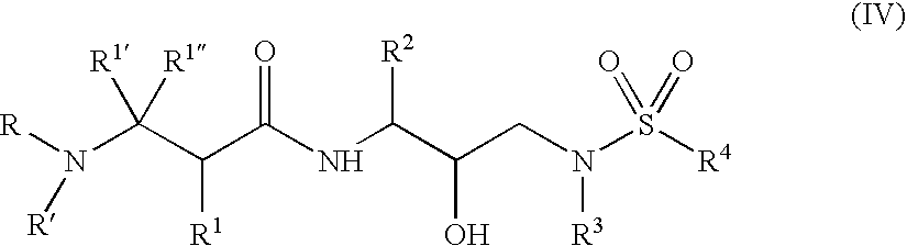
[R]N(C(C(C(NC(C(CN(S([R4])(=O)=O)[R3])O)[R2])=O)[R1])([R1])[R1])[R]
